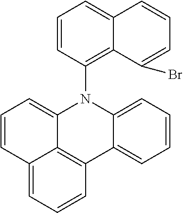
C1=CC2=CC=CC3=C2C(=C1)N(C1=C2C(=CC=C1)C=CC=C2Br)C1=CC=CC=C13
